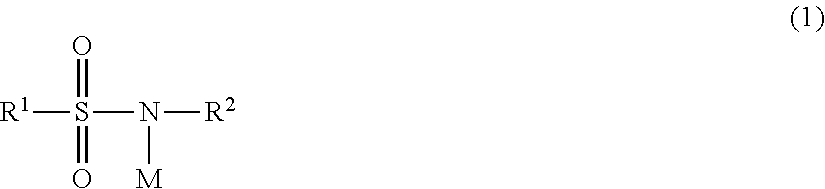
[R1]S(=O)(=O)N([M])[R2]
